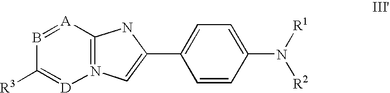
B1=[A]C2=N([D]=C1[R3])C=C(C1=CC=C(N([R1])[R2])C=C1)N2
